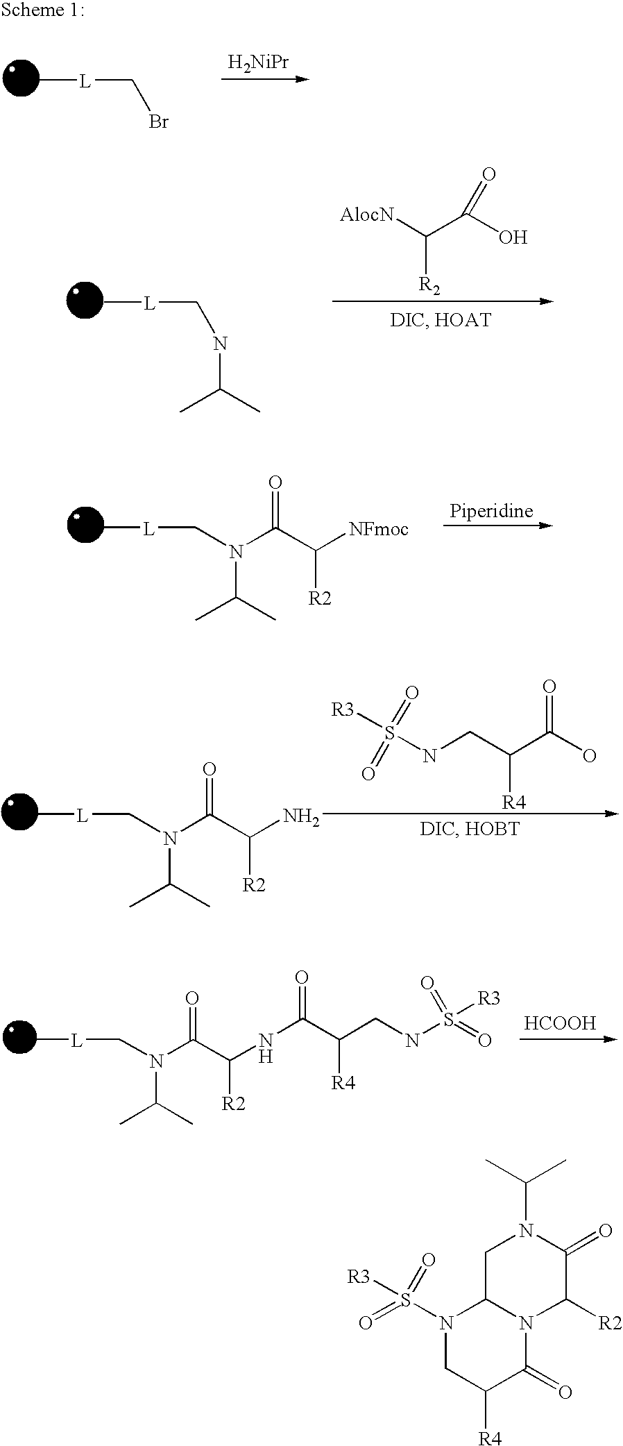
C[L]CBr.[H2NiPr].C[L]CNC(C)C.[AlocN]C(C(O)=O)[R2].C[L]CN(C(C)C)C(C([NFmoc])[R2])=O.C[L]CN(C(C)C)C(C(N)[R2])=O.N(CC(C(O)=O)[R4])S(=O)(=O)[R3].[HCOOH].C[L]CN(C(C)C)C(C(NC(C(CNS([R3])(=O)=O)[R4])=O)[R2])=O.N1(S([R3])(=O)=O)CC([R4])C(=O)N2C1CN(C(C)C)C(=O)C2[R2]
